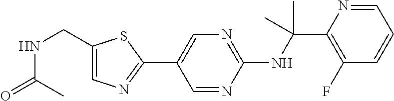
N(C(C1=C(F)C=CC=N1)(C)C)C1=NC=C(C2=NC=C(CNC(=O)C)S2)C=N1
